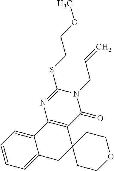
C12=C(C(=O)N(CC=C)C(SCCOC)=N1)C1(CC3=CC=CC=C23)CCOCC1
